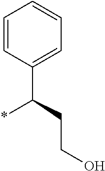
C1=CC(C(*)CCO)=CC=C1
